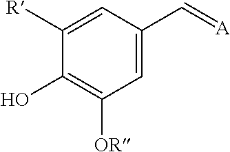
C1([R])=CC(C=[A])=CC([OR])=C1O
